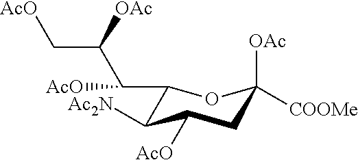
C1(C(C(C[AcO])[OAc])[AcO])C([Ac2N])C([AcO])CC([OAc])([COOMe])O1
